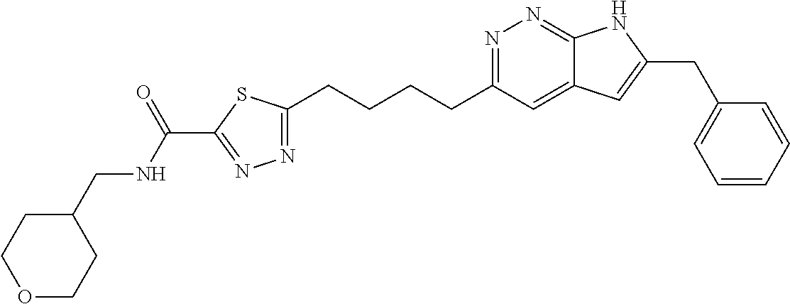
N1=C(CCCCC2=NN=C(C(NCC3CCOCC3)=O)S2)C=C2C(=N1)NC(CC1=CC=CC=C1)=C2
